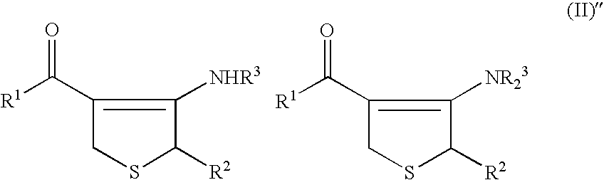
C1(C([R1])=O)=C([NHR3])C([R2])SC1.C1(C([R1])=O)=C([NR23])C([R2])SC1
